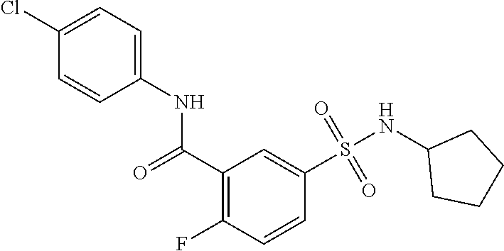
C1(C(=O)NC2=CC=C(Cl)C=C2)=C(F)C=CC(S(=O)(=O)NC2CCCC2)=C1
